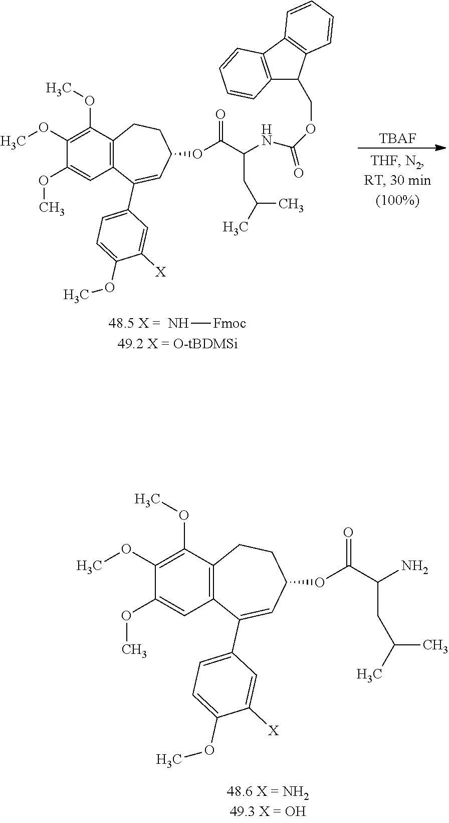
C12=C(C(OC)=C(OC)C(OC)=C1)CCC(OC(C(N)CC(C)C)=O)C=C2C1=CC=C(OC)C([X])=C1.N[Fmoc].[TBAF].C12=C(C(OC)=C(OC)C(OC)=C1)CCC(OC(C(NC(=O)OCC1C3=C(C4=C1C=CC=C4)C=CC=C3)CC(C)C)=O)C=C2C1=CC=C(OC)C([X])=C1
